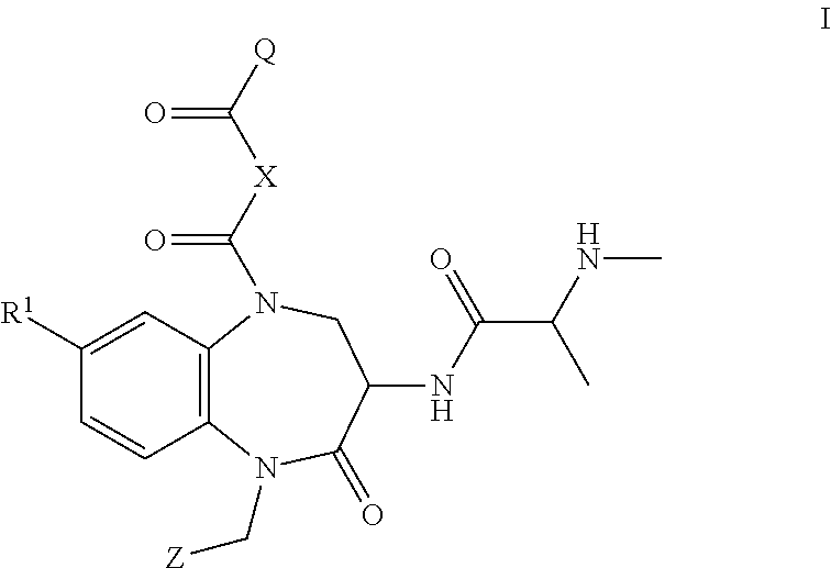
C12=C(C=C([R1])C=C1)N(C([X]C([Q])=O)=O)CC(NC(C(C)NC)=O)C(=O)N2C[Z]
